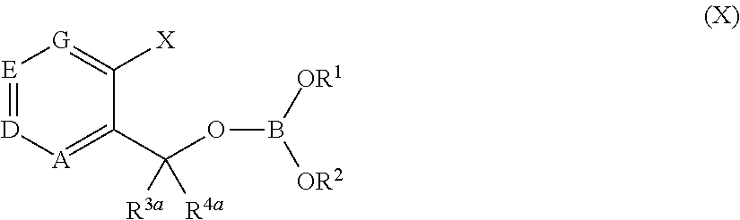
[E]1=[D][A]=C(C([R3a])([R4a])OB([OR1])[OR2])C([X])=[G]1
